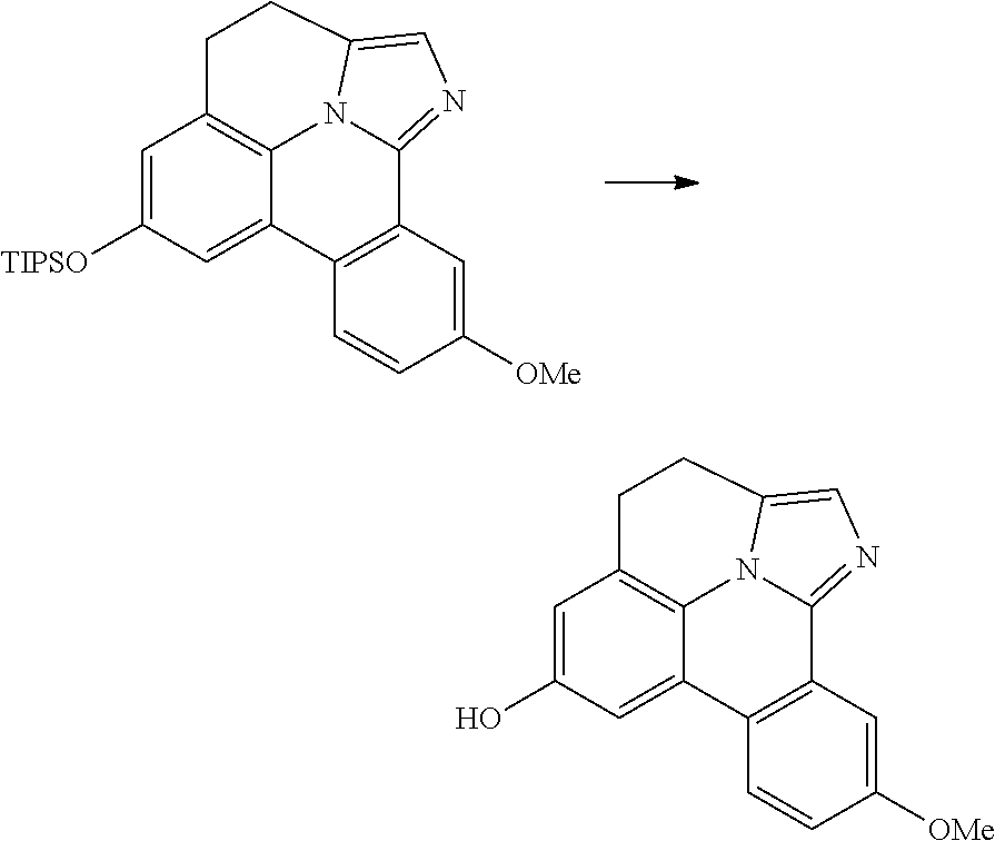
C1=C([TIPSO])C=C2C3=C1CCC1=CN=C(C4=C2C=CC([OMe])=C4)N31.C1=C(O)C=C2C3=C1CCC1=CN=C(C4=C2C=CC([OMe])=C4)N31
